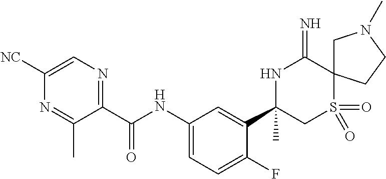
C1(C(NC2=CC=C(F)C(C3(C)CS(=O)(=O)C4(C(=N)N3)CN(C)CC4)=C2)=O)=NC=C([NC])N=C1C
